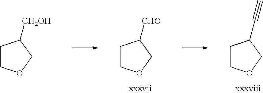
C1COCC1[CH2OH].C1COCC1[CHO].C1COCC1C#C
